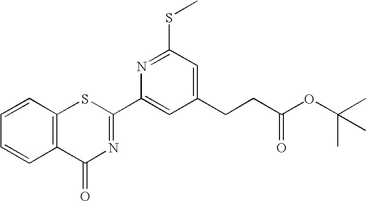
C1=CC2=C(C=C1)C(=O)N=C(C1=CC(CCC(OC(C)(C)C)=O)=CC(SC)=N1)S2
